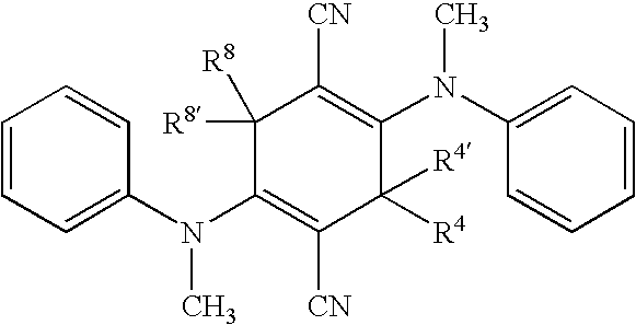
C1=CC=C(N(C2=C([CN])C([R4])([R4])C(N(C3=CC=CC=C3)C)=C([CN])C2([R8])[R8])C)C=C1
